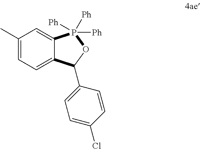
C12=CC=C(C)C=C1P([Ph])([Ph])([Ph])OC2C1=CC=C(Cl)C=C1
